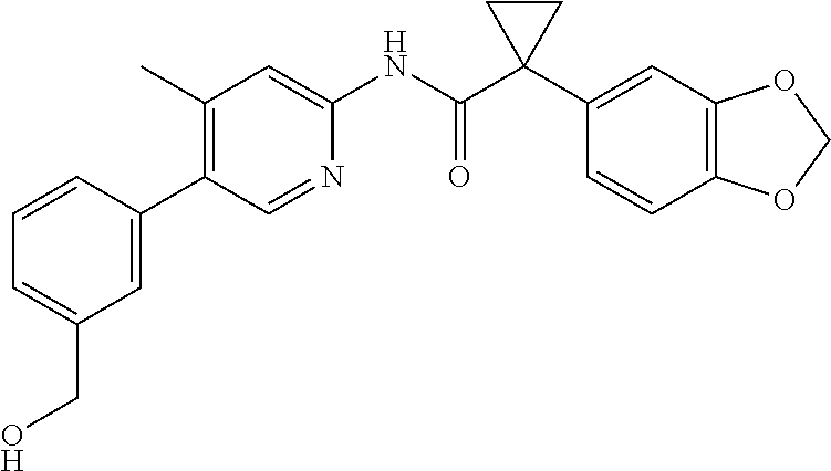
C1(C)=C(C2=CC(CO)=CC=C2)C=NC(NC(C2(C3=CC4=C(C=C3)OCO4)CC2)=O)=C1
